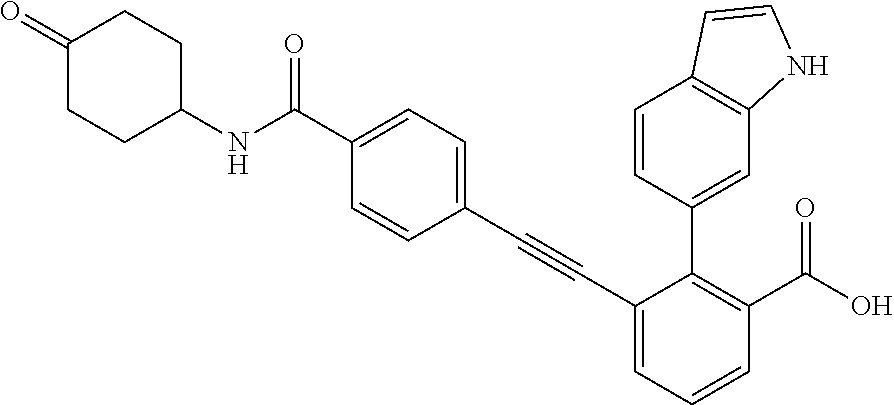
C1(C(NC2CCC(=O)CC2)=O)=CC=C(C#CC2=CC=CC(C(O)=O)=C2C2=CC3=C(C=C2)C=CN3)C=C1
